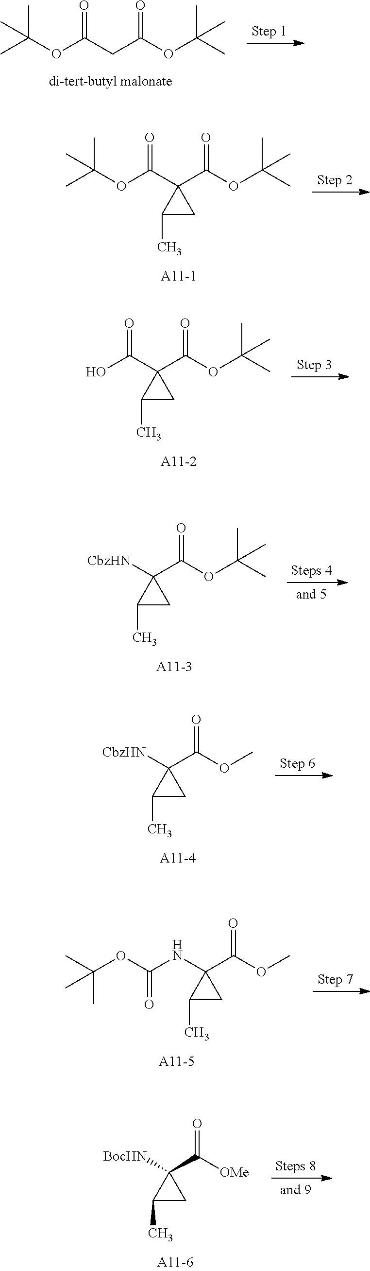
C(OC(CC(OC(C)(C)C)=O)=O)(C)(C)C.C(OC(C1(C(OC(C)(C)C)=O)C(C)C1)=O)(C)(C)C.OC(C1(C(OC(C)(C)C)=O)C(C)C1)=O.C1(C(OC(C)(C)C)=O)([CbzHN])C(C)C1.C1(C(OC)=O)([CbzHN])C(C)C1.C1(C(OC)=O)(NC(OC(C)(C)C)=O)C(C)C1.C1(C([OMe])=O)([BocHN])C(C)C1
